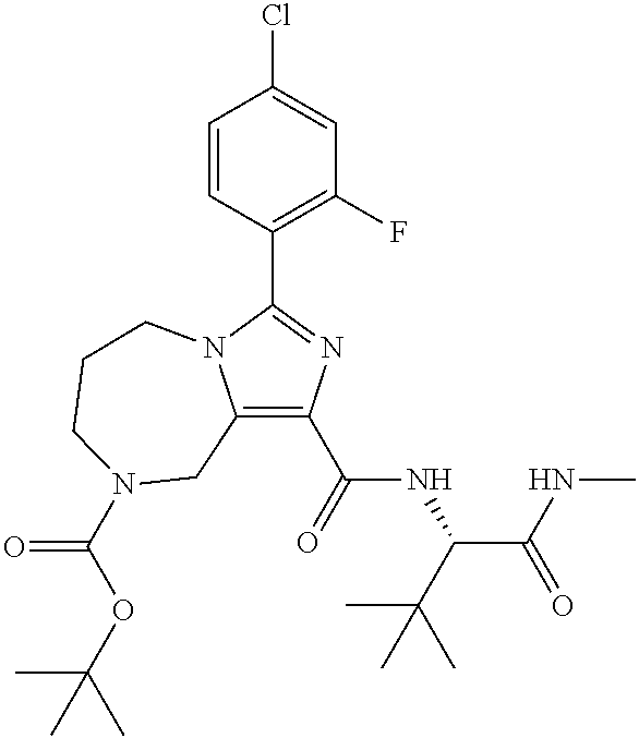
C1(C(=O)NC(C(NC)=O)C(C)(C)C)=C2N(C(C3=C(F)C=C(Cl)C=C3)=N1)CCCN(C(OC(C)(C)C)=O)C2
